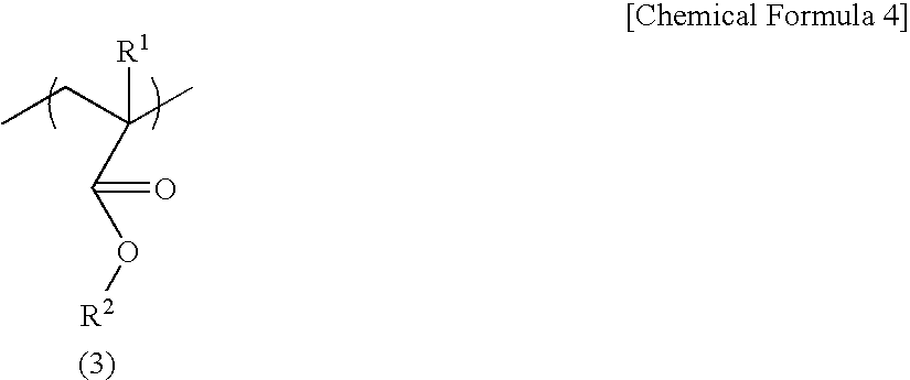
C(C(C)(CC)[R1])(O[R2])=O
